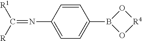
C1(N=C([R])[R1])=CC=C(B2O[R4]O2)C=C1
